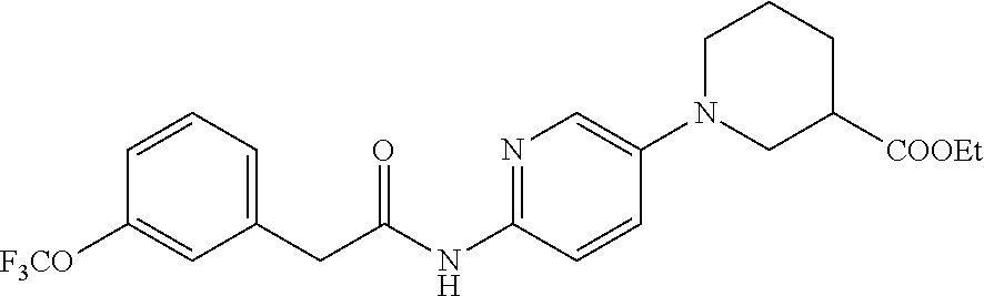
N1=C(NC(=O)CC2=CC=CC([F3CO])=C2)C=CC(N2CC([COOEt])CCC2)=C1
